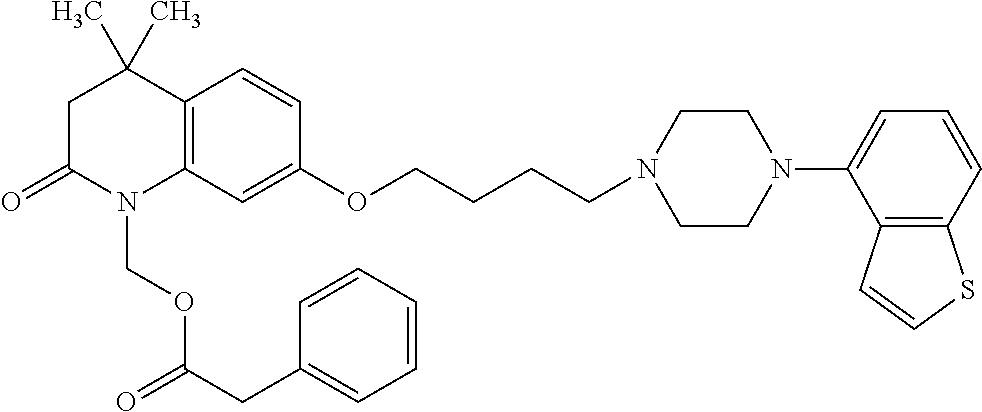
C1C(=O)N(COC(CC2=CC=CC=C2)=O)C2=C(C1(C)C)C=CC(OCCCCN1CCN(C3=CC=CC4=C3C=CS4)CC1)=C2
